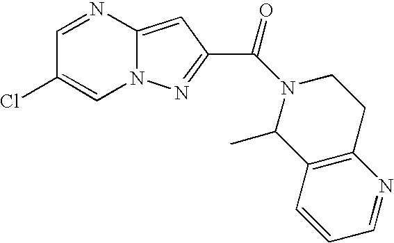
C1=NC2=CC(C(N3CCC4=C(C=CC=N4)C3C)=O)=NN2C=C1Cl
